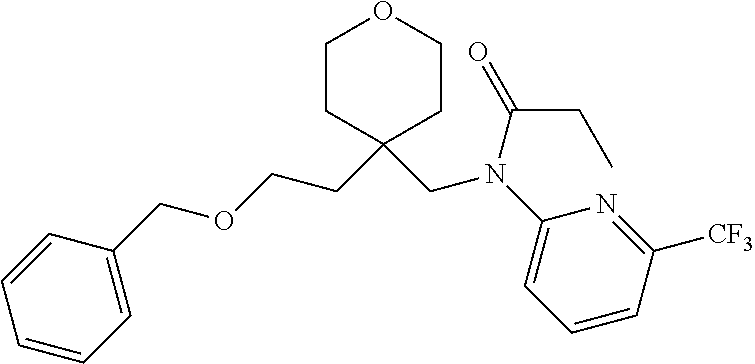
C1CC(CCOCC2=CC=CC=C2)(CN(C(CC)=O)C2=CC=CC([CF3])=N2)CCO1
